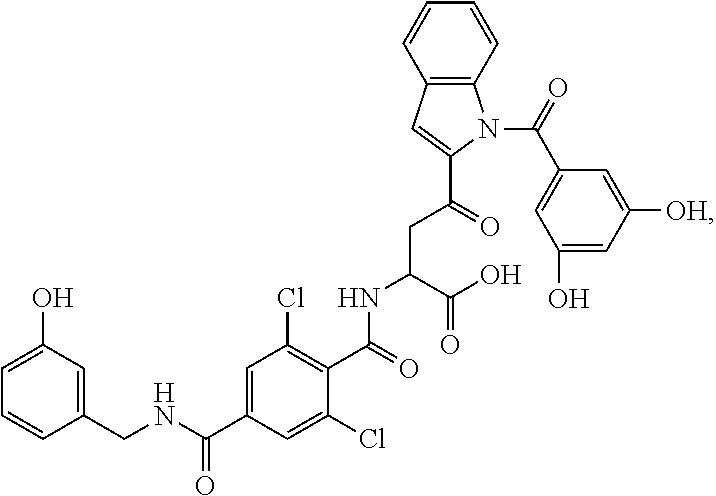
N(C(C(=O)O)CC(C1=CC2=C(N1C(=O)C1=CC(O)=CC([OH])=C1)C=CC=C2)=O)C(C1=C(Cl)C=C(C(=O)NCC2=CC(O)=CC=C2)C=C1Cl)=O
